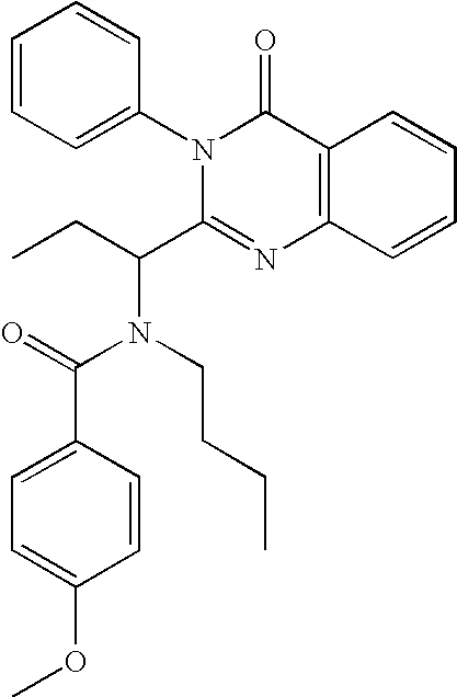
C1=CC=C(N2C(C(CC)N(CCCC)C(=O)C3=CC=C(OC)C=C3)=NC3=C(C2=O)C=CC=C3)C=C1
